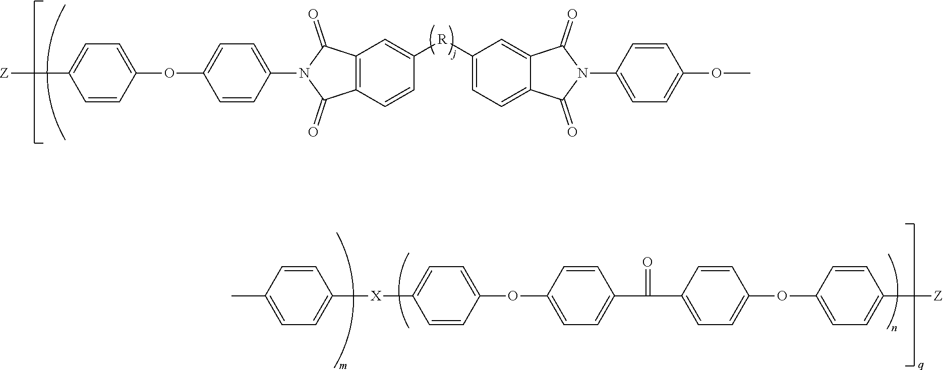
[Z]C1=CC=C(OC2=CC=C(N3C(=O)C4=C(C3=O)C=C([R]C3=CC=C5C(=C3)C(=O)N(C3=CC=C(OC)C=C3)C5=O)C=C4)C=C2)C=C1.C1(C)=CC=C([X]C2=CC=C(OC3=CC=C(C(=O)C4=CC=C(OC5=CC=C([Z])C=C5)C=C4)C=C3)C=C2)C=C1
